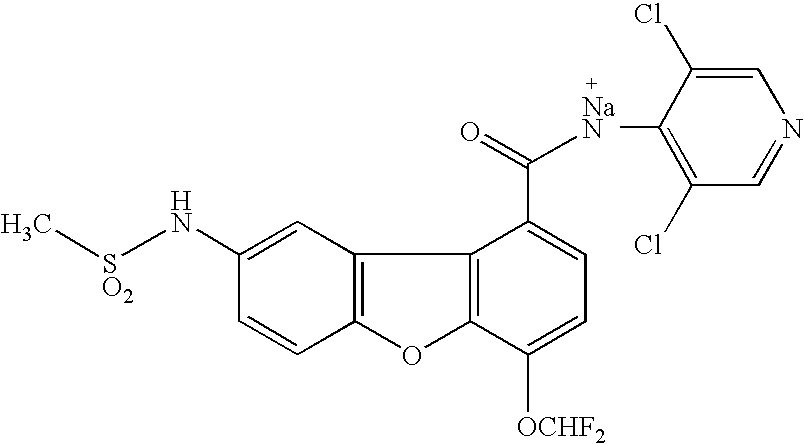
C12=C(C=C(N[SO2]C)C=C1)C1=C(O2)C([OCHF2])=CC=C1C(=O)[NaN]C1=C(Cl)C=NC=C1Cl
